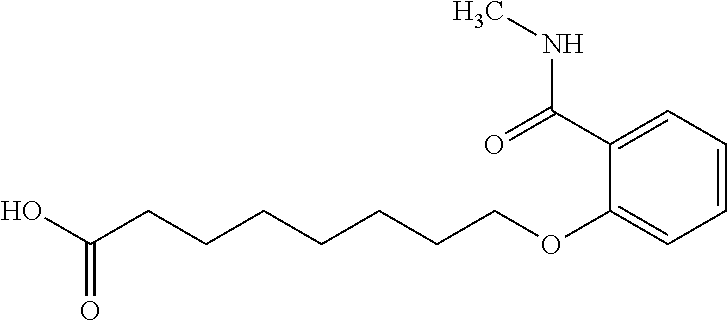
C1(C(=O)NC)=CC=CC=C1OCCCCCCCC(O)=O
